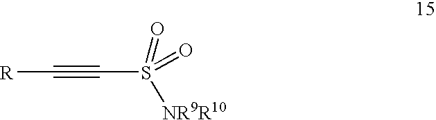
[R]C#CS([NR9R10])(=O)=O
